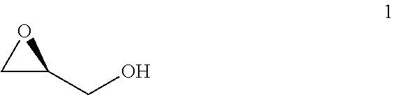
OCC1OC1
